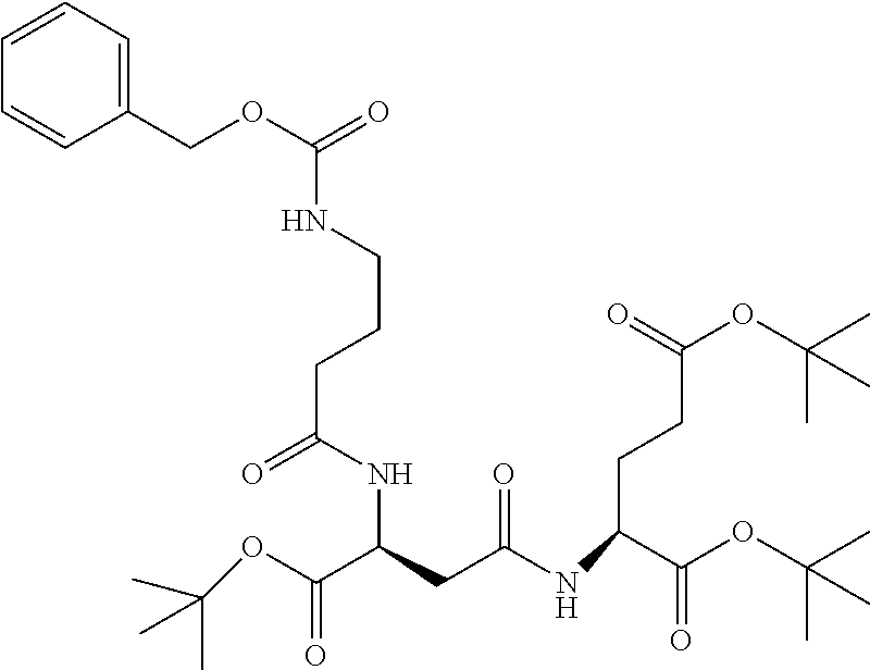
N(C(OCC1=CC=CC=C1)=O)CCCC(=O)NC(CC(=O)NC(CCC(OC(C)(C)C)=O)C(OC(C)(C)C)=O)C(OC(C)(C)C)=O
